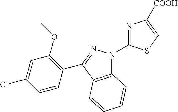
C12=C(C(C3=C(OC)C=C(Cl)C=C3)=NN1C1=NC([COOH])=CS1)C=CC=C2
